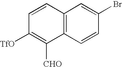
C12=C(C=CC(Br)=C1)C([CHO])=C([TfO])C=C2
